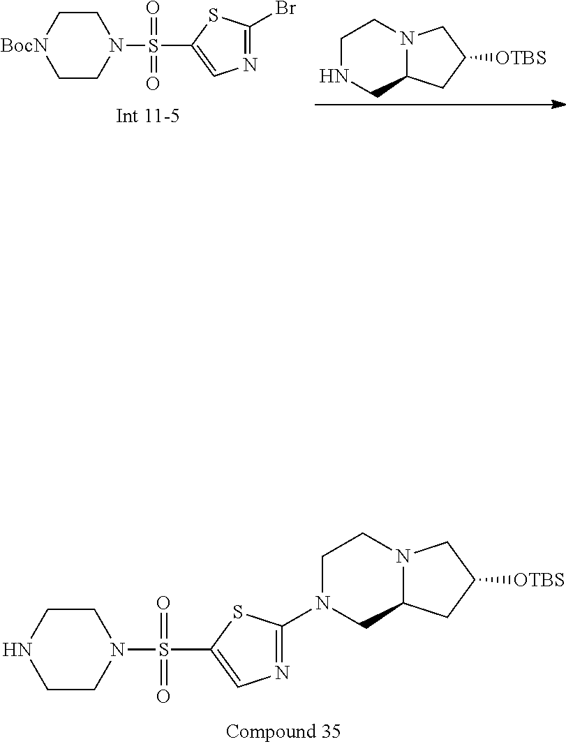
N1CC2N(CC1)CC([OTBS])C2.C1C[BocN]CCN1S(=O)(=O)C1=CN=C(Br)S1.C1CNCCN1S(=O)(=O)C1=CN=C(N2CC3N(CC2)CC([OTBS])C3)S1
